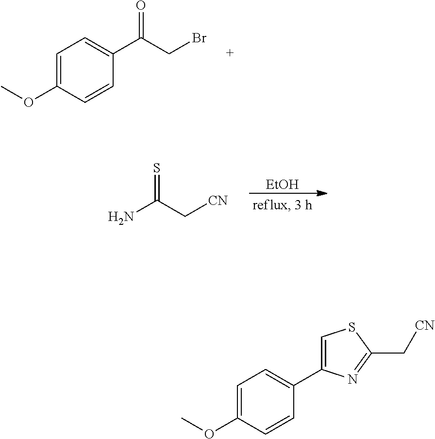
C1=C(OC)C=CC(C(CBr)=O)=C1.[EtOH].NC(C[CN])=S.C1=C(OC)C=CC(C2=CSC(C[CN])=N2)=C1
